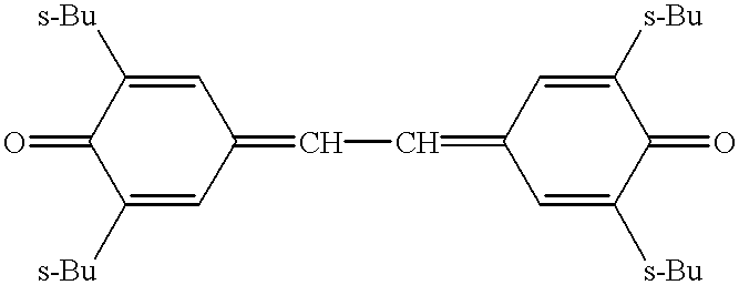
O=C1C([s-Bu])=CC(=CC=C2C=C([s-Bu])C(=O)C([s-Bu])=C2)C=C1[s-Bu]
